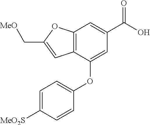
C12=C(C(OC3=CC=C([MeO2S])C=C3)=CC(C(O)=O)=C1)C=C(C[MeO])O2
